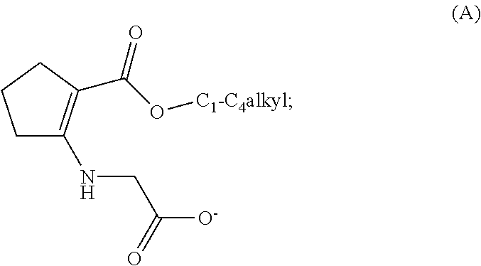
C1C(NCC([O-])=O)=C(C(O[C1-C4alkyl])=O)CC1
